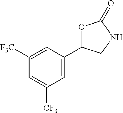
C1([F3C])=CC(C2OC(=O)NC2)=CC([CF3])=C1
